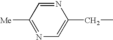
N1=CC([Me])=NC=C1CC
